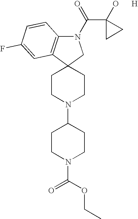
C1CN(C2CCN(C(OCC)=O)CC2)CCC12CN(C(C1(O)CC1)=O)C1=C2C=C(F)C=C1.[H]
